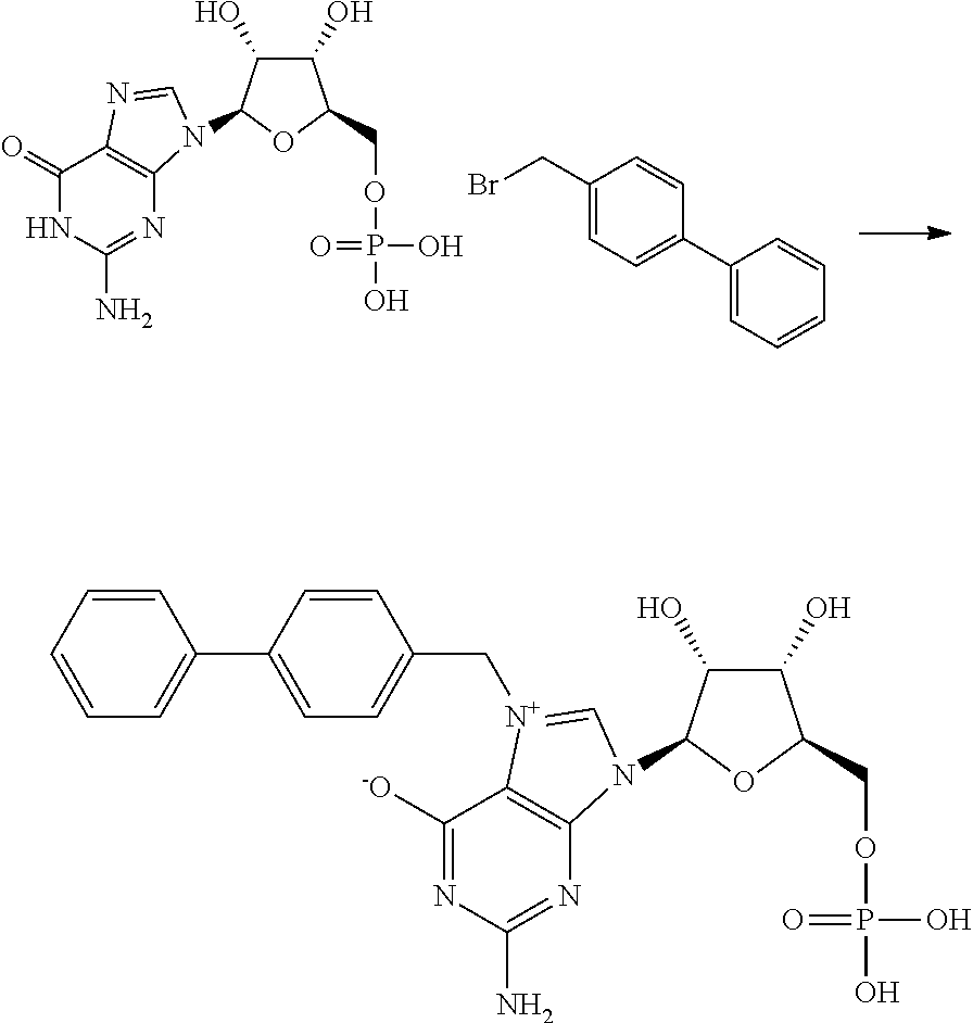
C1(=O)NC(N)=NC2=C1N=CN2C1C(O)C(O)C(COP(O)(O)=O)O1.C1(CBr)=CC=C(C2=CC=CC=C2)C=C1.C1=CC=C(C2=CC=C(C[N+]3=CN(C4C(O)C(O)C(COP(O)(=O)O)O4)C4=C3C([-O])=NC(N)=N4)C=C2)C=C1
